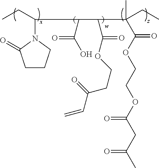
N1(C(CC)C(C(C(CC)(C)C(OCCOC(CC(C)=O)=O)=O)C(=O)OCCC(C=C)=O)C(O)=O)C(=O)CCC1
